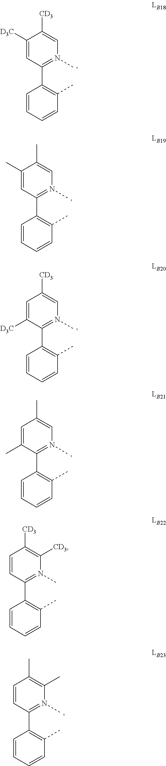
C1=CC(C2=C(C)C=CC=C2)=N(C)C(C)=C1C.C1=C(C)C(C2=C(C)C=CC=C2)=N(C)C=C1C.C1=C([D3C])C(C2=C(C)C=CC=C2)=N(C)C=C1[CD3].C1(C)=CC(C2=C(C)C=CC=C2)=N(C)C=C1C.C1([D3C])=CC(C2=C(C)C=CC=C2)=N(C)C=C1[CD3].C1=CC(C2=C(C)C=CC=C2)=N(C)C([CD3])=C1[CD3]
